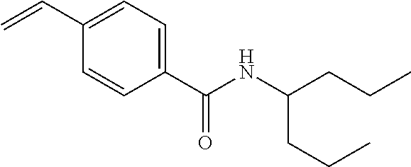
C1(C=C)=CC=C(C(NC(CCC)CCC)=O)C=C1
